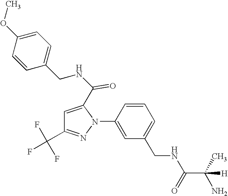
C1=CC(N2C(C(NCC3=CC=C(OC)C=C3)=O)=CC(C(F)(F)F)=N2)=CC(CNC(C(C)(N)[H])=O)=C1
